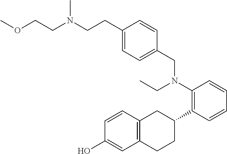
C1(O)=CC2=C(C=C1)CC(C1=C(N(CC)CC3=CC=C(CCN(CCOC)C)C=C3)C=CC=C1)CC2
